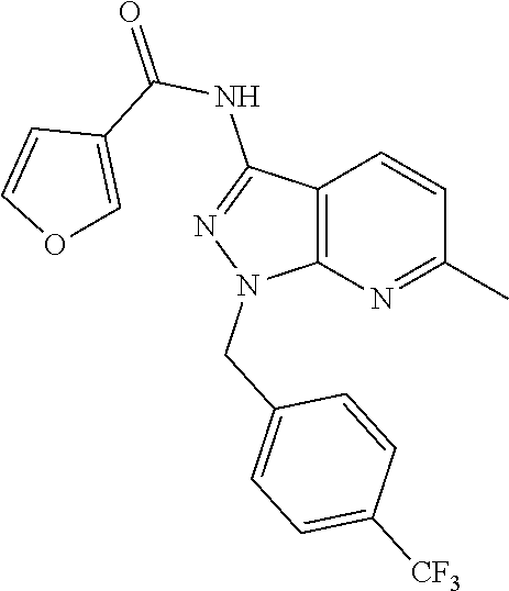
C12=C(N=C(C)C=C1)N(CC1=CC=C([CF3])C=C1)N=C2NC(=O)C1=COC=C1
